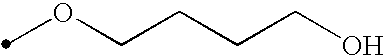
O(CCCCO)C
